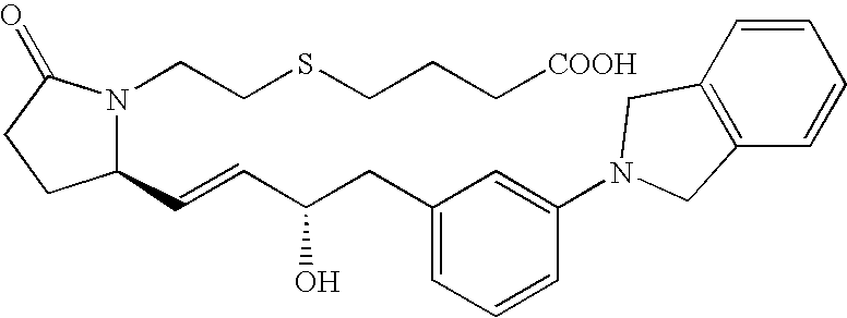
C1(C=CC(CC2=CC=CC(N3CC4=C(C=CC=C4)C3)=C2)O)N(CCSCCC[COOH])C(=O)CC1
